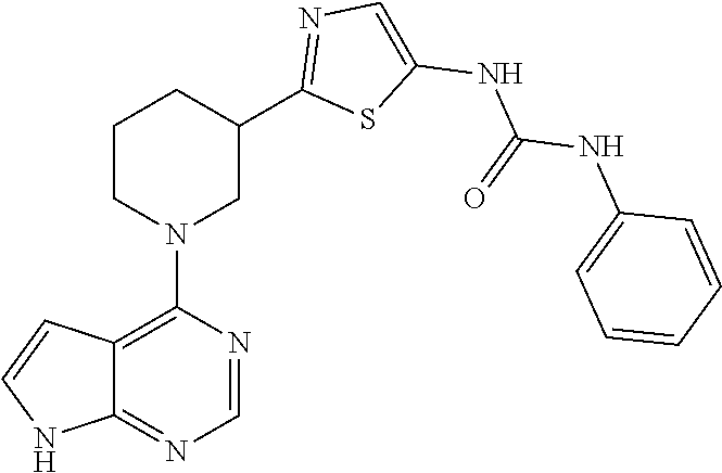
C12=C(N3CC(C4=NC=C(NC(NC5=CC=CC=C5)=O)S4)CCC3)N=CN=C1NC=C2
